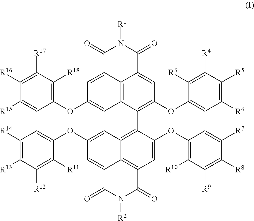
C1(=O)C2=CC(OC3=C([R18])C([R17])=C([R16])C([R15])=C3)=C3C4=C2C(=CC(OC2=CC([R6])=C([R5])C([R4])=C2[R3])=C4C2=C4C3=C(OC3=CC([R14])=C([R13])C([R12])=C3[R11])C=C3C4=C(C=C2OC2=C([R10])C([R9])=C([R8])C([R7])=C2)C(=O)N([R2])C3=O)C(=O)N1[R1]
